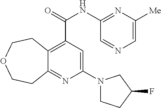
C12=C(C(NC3=NC([Me])=CN=C3)=O)C=C(N3CCC(F)C3)N=C1CCOCC2
